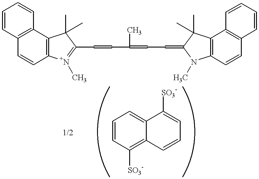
C1=CC2=C(C=C1)C1=C(C=C2)[N+](C)=C(C=CC(=CC=C2N(C)C3=C(C2(C)C)C2=C(C=C3)C=CC=C2)C)C1(C)C.C1=CC([SO3-])=C2C(=C1)C([SO3-])=CC=C2
